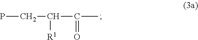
PCC(C(=O)C)[R1]
